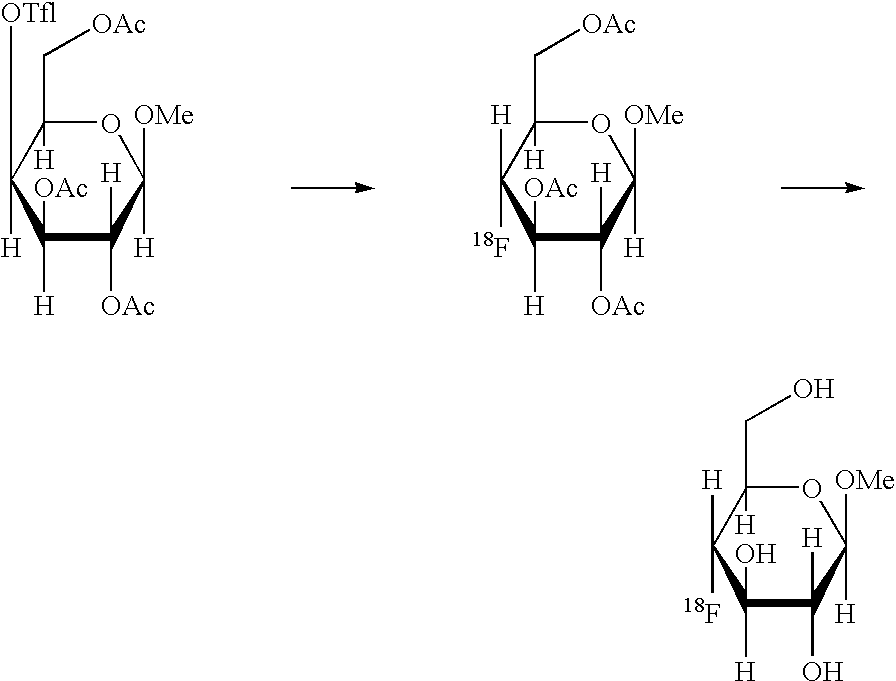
O1C([OMe])([H])C([OAc])([H])C([H])([OAc])C([OTfl])([H])C1([H])C[OAc].O1C([OMe])([H])C([OAc])([H])C([H])([OAc])C([18F])([H])C1([H])C[OAc].O1C([OMe])([H])C(O)([H])C([H])(O)C([18F])([H])C1([H])CO
